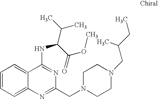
C1=CC=C2C(=C1)N=C(CN1CCN(CC(CC)C)CC1)N=C2NC(C(OC)=O)C(C)C
